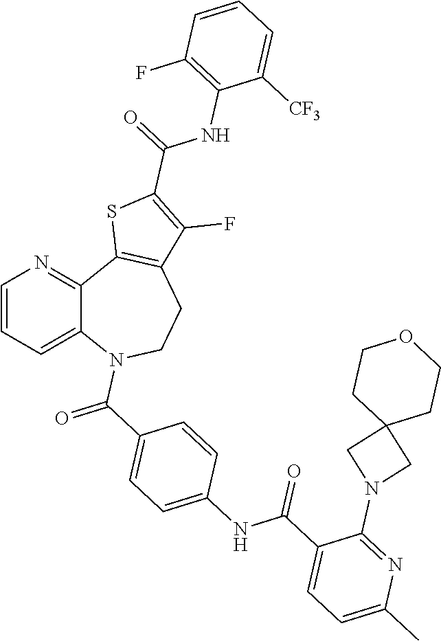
C12=CC=CN=C1C1=C(CCN2C(=O)C2=CC=C(NC(C3=CC=C(C)N=C3N3CC4(C3)CCOCC4)=O)C=C2)C(F)=C(C(NC2=C(F)C=CC=C2[CF3])=O)S1
